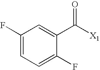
C1(F)=CC=C(F)C(C([X1])=O)=C1
